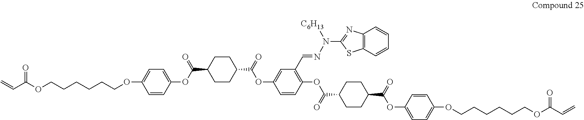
C1CC(C(=O)OC2=CC(C=NN(C3=NC4=C(S3)C=CC=C4)[C6H13])=C(OC(C3CCC(C(=O)OC4=CC=C(OCCCCCCOC(C=C)=O)C=C4)CC3)=O)C=C2)CCC1C(OC1=CC=C(OCCCCCCOC(C=C)=O)C=C1)=O
